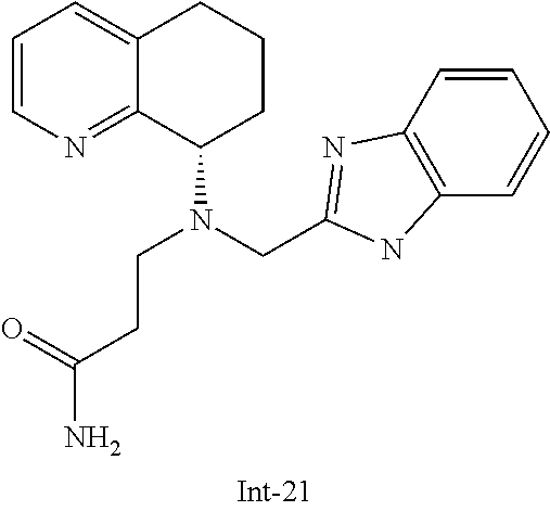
C1=CN=C2C(=C1)CCCC2N(CCC(N)=O)CC1=NC2=C(N1)C=CC=C2
